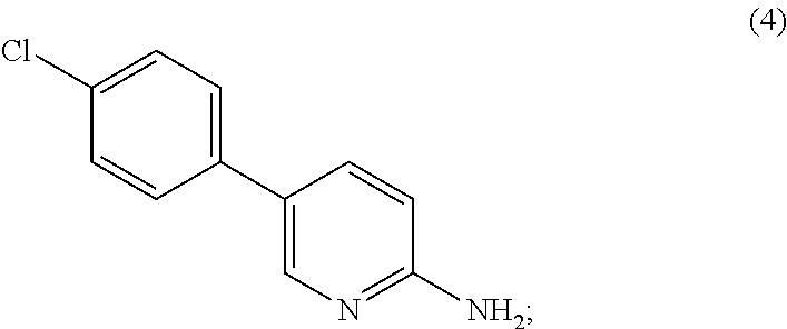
C1(C2=CC=C(Cl)C=C2)=CN=C([NH2])C=C1
